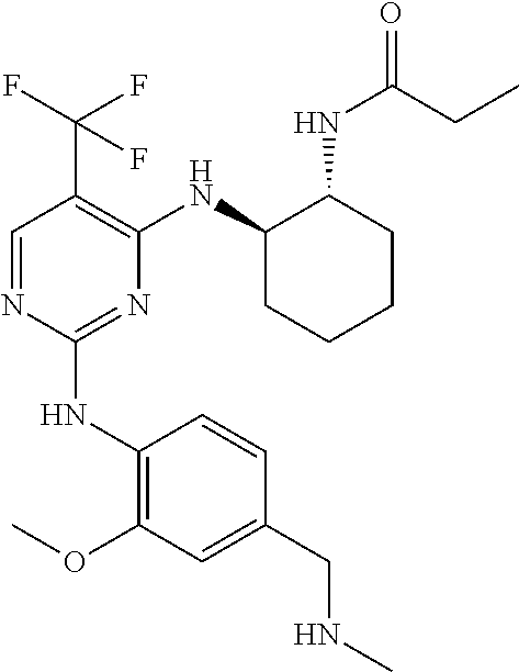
C1(NC2=C(OC)C=C(CNC)C=C2)=NC(NC2CCCCC2NC(=O)CC)=C(C(F)(F)F)C=N1
